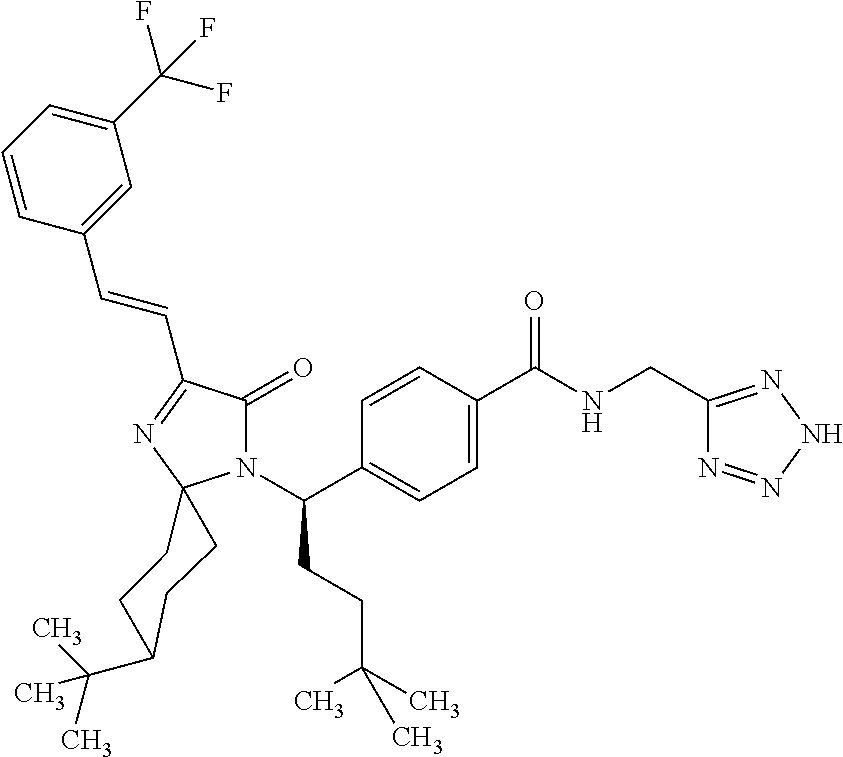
C1=C(C(=O)NCC2=NNN=N2)C=CC(C(N2C(=O)C(C=CC3=CC(C(F)(F)F)=CC=C3)=NC23CCC(C(C)(C)C)CC3)CCC(C)(C)C)=C1
